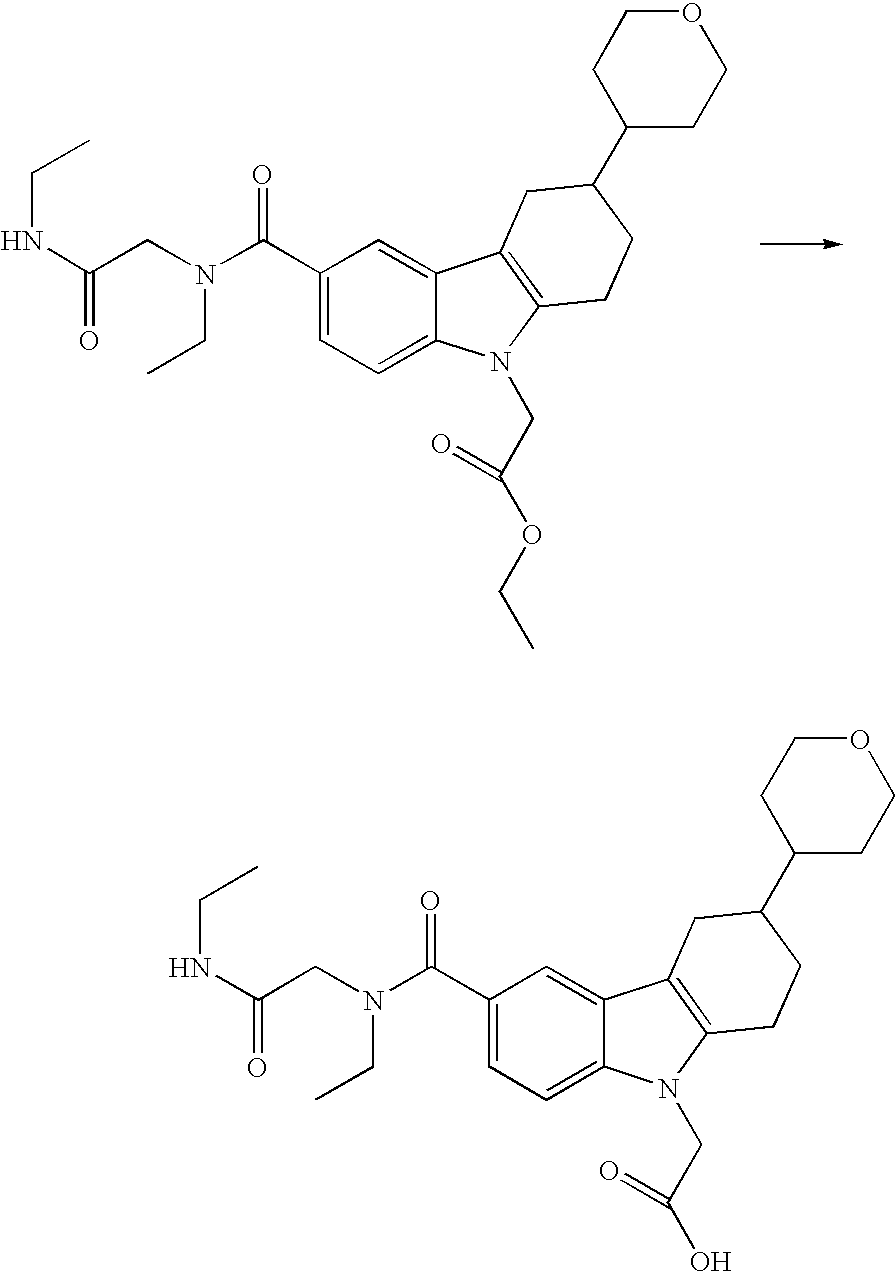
C1(C(N(CC(NCC)=O)CC)=O)=CC=C2C(=C1)C1=C(N2CC(OCC)=O)CCC(C2CCOCC2)C1.C1(C(N(CC(NCC)=O)CC)=O)=CC=C2C(=C1)C1=C(N2CC(O)=O)CCC(C2CCOCC2)C1
